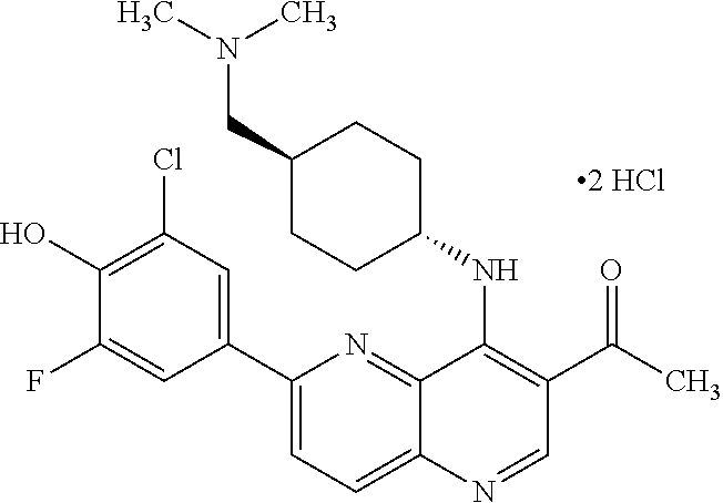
C1(C2=CC(Cl)=C(O)C(F)=C2)=CC=C2C(=N1)C(NC1CCC(CN(C)C)CC1)=C(C(=O)C)C=N2
